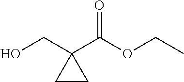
OCC1(C(OCC)=O)CC1
